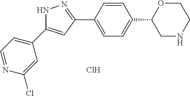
Cl.C1=CC(C2=NNC(C3=CC=NC(Cl)=C3)=C2)=CC=C1C1CNCCO1
